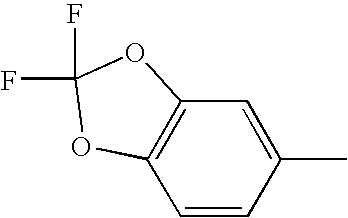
C1(C)=CC2=C(C=C1)OC(F)(F)O2
